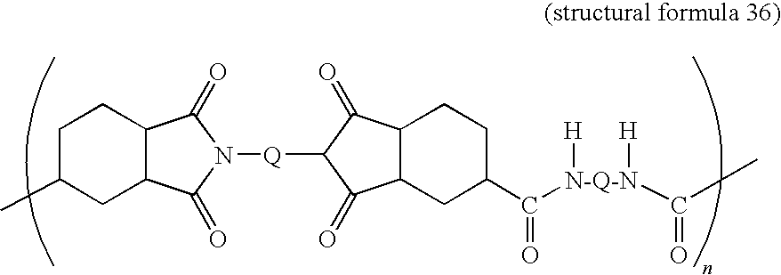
C1C(C)CC2C(C1)C(=O)N([Q]C1C(=O)C3CC(C(=O)[N-Q-N]([H])([H])C(=O)C)CCC3C1=O)C2=O
